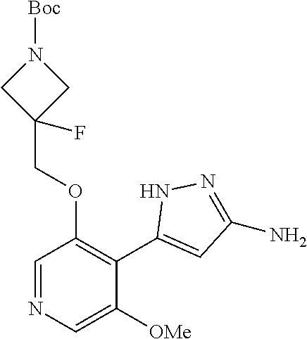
C1=NC=C([OMe])C(C2=CC(N)=NN2)=C1OCC1(F)CN([Boc])C1
